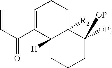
C1=C(C(C=C)=O)C2([H])C([R2])(CC1)C([OP])([OP])CCC2
